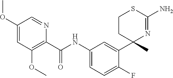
C1(C(NC2=CC=C(F)C(C3(C)N=C(N)SCC3)=C2)=O)=C(OC)C=C(OC)C=N1
